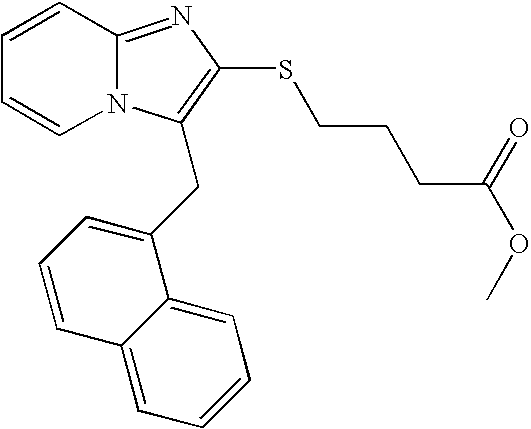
C1=CC2=NC(SCCCC(OC)=O)=C(CC3=CC=CC4=CC=CC=C34)N2C=C1
